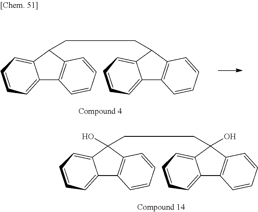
C12=CC=CC=C1C(CCC1(O)C3=C(C4=CC=CC=C41)C=CC=C3)(O)C1=C2C=CC=C1.C12=CC=CC=C1C(CCC1C3=C(C4=CC=CC=C41)C=CC=C3)C1=C2C=CC=C1
